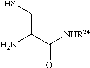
SCC(N)C([NHR24])=O
